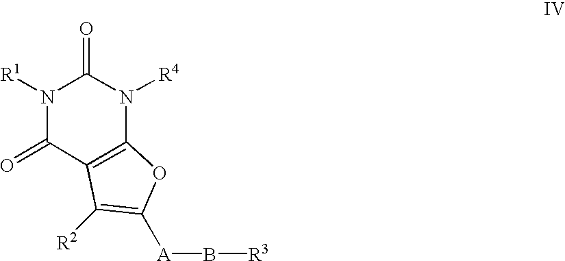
N1([R1])C(=O)C2=C(N([R4])C1=O)OC([A]B[R3])=C2[R2]
